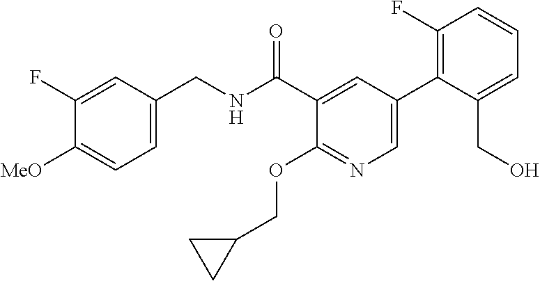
C1=C(CNC(C2=CC(C3=C(F)C=CC=C3CO)=CN=C2OCC2CC2)=O)C=C(F)C([MeO])=C1
